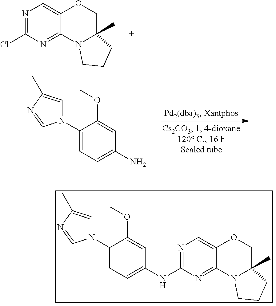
N1=C(Cl)N=C2C(=C1)OCC1(C)N2CCC1.N1(C2=CC=C(N)C=C2OC)C=C(C)N=C1.N1(C2=CC=C(NC3=NC=C4C(=N3)N3C(C)(CO4)CCC3)C=C2OC)C=C(C)N=C1
